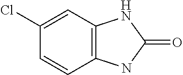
C1(Cl)=CC2=C(C=C1)NC(=O)N2
